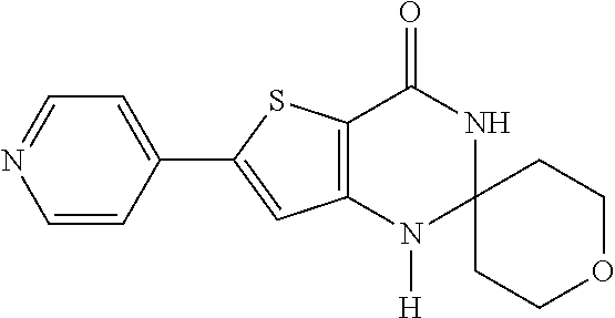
C1=CC(C2=CC3=C(S2)C(=O)NC2(N3[H])CCOCC2)=CC=N1
